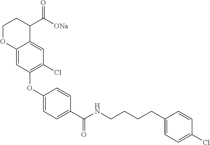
C1OC2=CC(OC3=CC=C(C(NCCCCC4=CC=C(Cl)C=C4)=O)C=C3)=C(Cl)C=C2C(C([ONa])=O)C1
